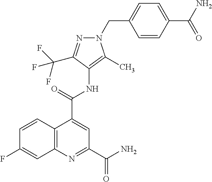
N1=C(C(F)(F)F)C(NC(C2=CC(C(N)=O)=NC3=C2C=CC(F)=C3)=O)=C(C)N1CC1=CC=C(C(N)=O)C=C1
